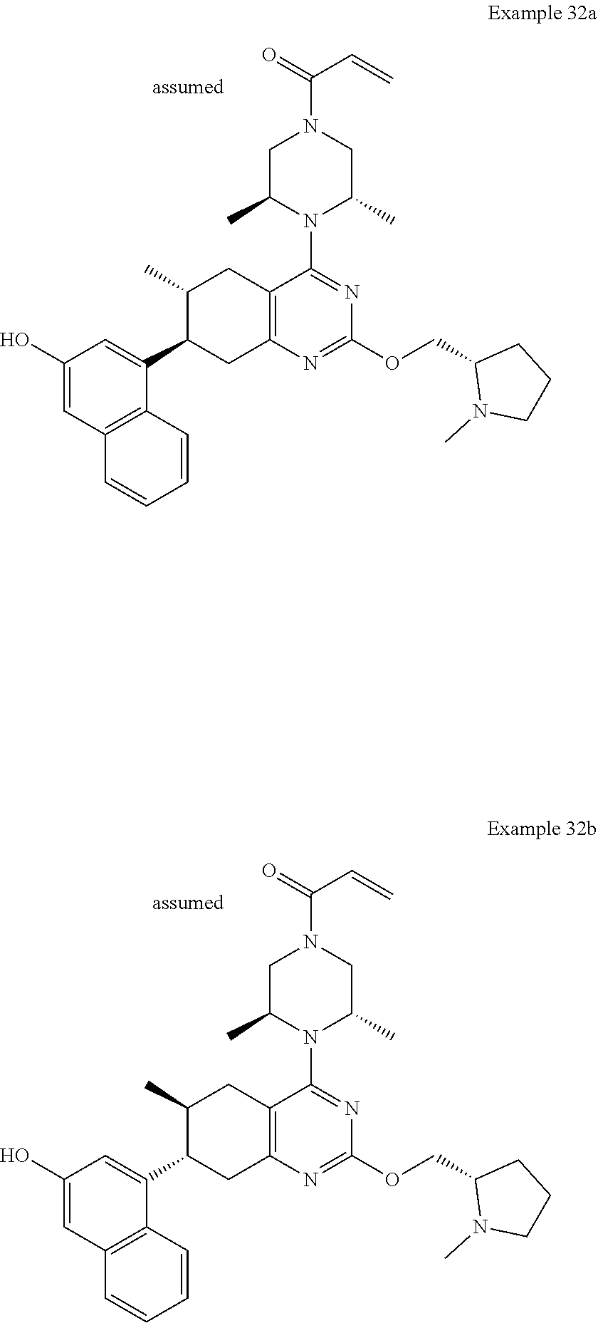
C1(O)=CC2=C(C(C3CC4=C(CC3C)C(N3C(C)CN(C(C=C)=O)CC3C)=NC(OCC3N(C)CCC3)=N4)=C1)C=CC=C2.C1(O)=CC2=C(C(C3CC4=C(CC3C)C(N3C(C)CN(C(C=C)=O)CC3C)=NC(OCC3N(C)CCC3)=N4)=C1)C=CC=C2
